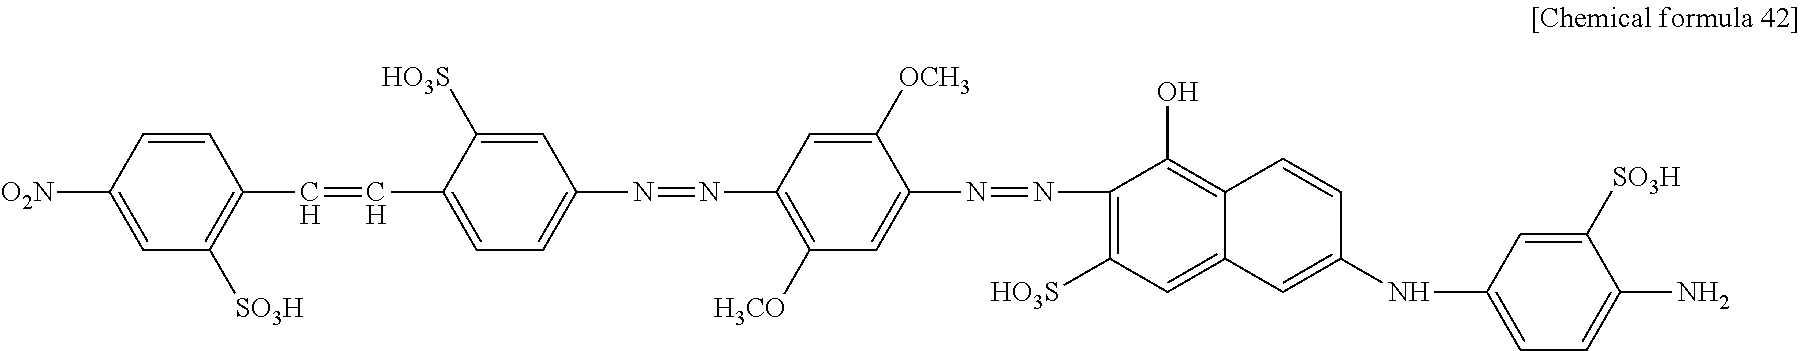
C1=C([O2N])C=CC(C=CC2=CC=C(N=NC3=C([H3CO])C=C(N=NC4=C([HO3S])C=C5C(=C4O)C=CC(NC4=CC=C(N)C([SO3H])=C4)=C5)C([OCH3])=C3)C=C2[HO3S])=C1[SO3H]
